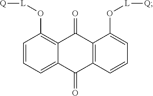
C12=C(O[L][Q])C=CC=C1C(=O)C1=C(C2=O)C(O[L][Q])=CC=C1
